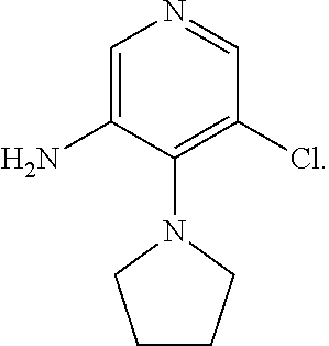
C1CCN(C2=C(Cl)C=NC=C2N)C1
